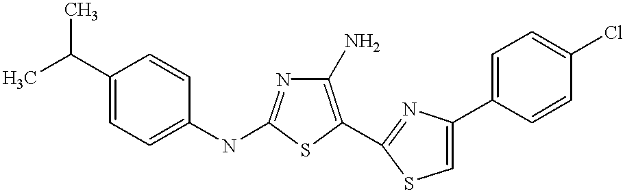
C1(N)=C(C2=NC(C3=CC=C(Cl)C=C3)=CS2)SC(NC2=CC=C(C(C)C)C=C2)=N1
